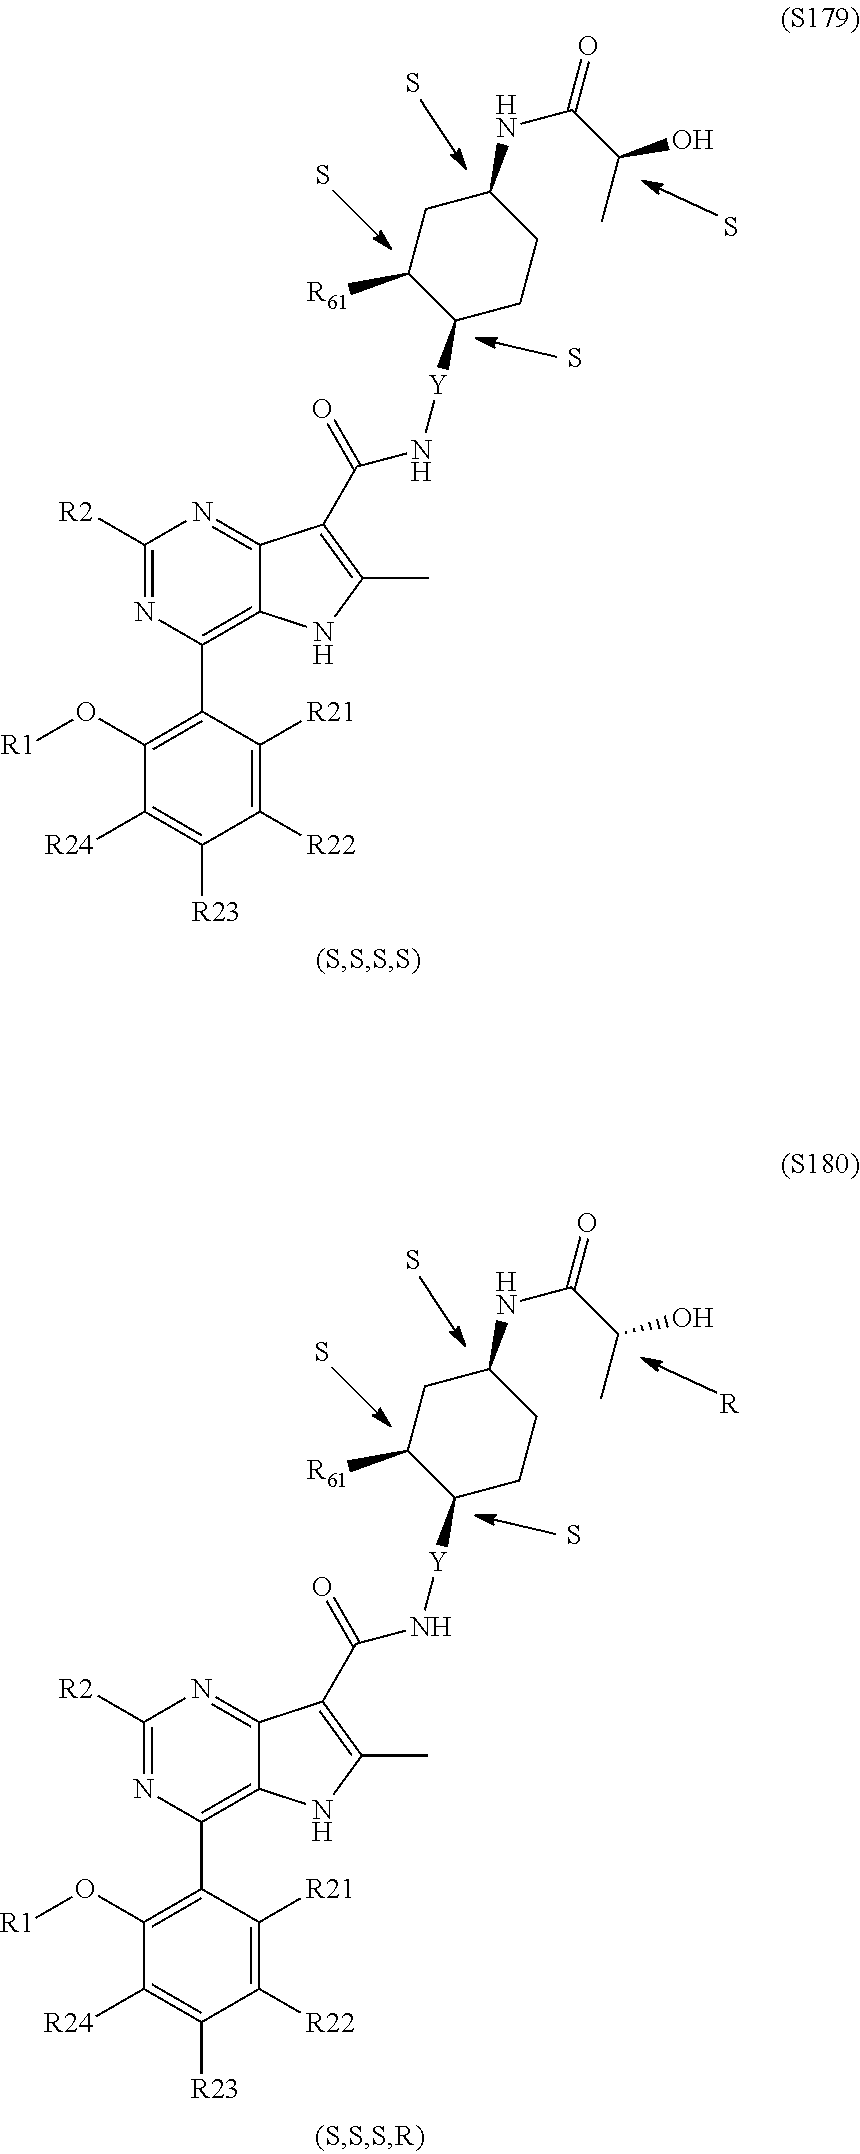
S.[R].C1(O[R1])=C(C2=C3C(=NC([R2])=N2)C(C(N[Y]C2CCC(NC(C(C)O)=O)CC2[R61])=O)=C(C)N3)C([R21])=C([R22])C([R23])=C1[R24].S.S.S.S.C1(O[R1])=C(C2=C3C(=NC([R2])=N2)C(C(N[Y]C2CCC(NC(C(C)O)=O)CC2[R61])=O)=C(C)N3)C([R21])=C([R22])C([R23])=C1[R24].S.S
